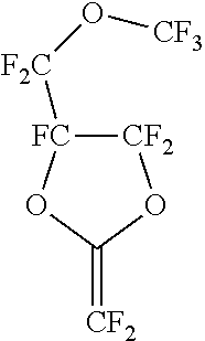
[CF2]1[FC]([F2C]O[CF3])OC(=[CF2])O1
